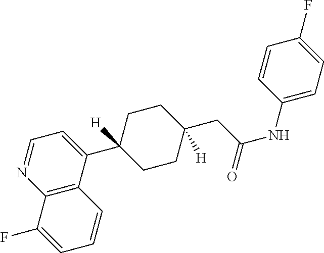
C12=C(C(C3([H])CCC(CC(NC4=CC=C(F)C=C4)=O)([H])CC3)=CC=N1)C=CC=C2F
